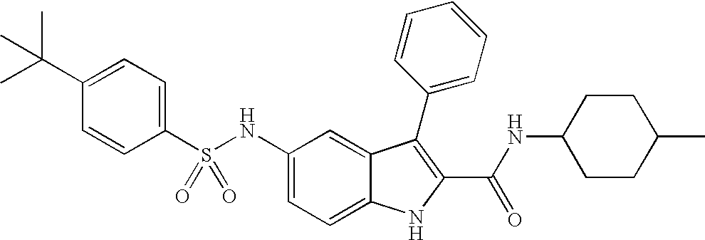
C1(C(C)(C)C)=CC=C(S(NC2=CC=C3C(=C2)C(C2=CC=CC=C2)=C(C(NC2CCC(C)CC2)=O)N3)(=O)=O)C=C1
